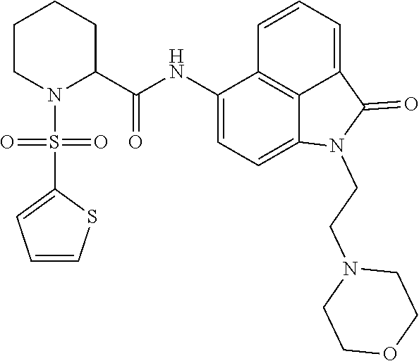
C1(NC(C2CCCCN2S(=O)(C2=CC=CS2)=O)=O)=CC=C2C3=C1C=CC=C3C(=O)N2CCN1CCOCC1
